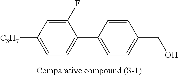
C1(F)=CC([C3H7])=CC=C1C1=CC=C(CO)C=C1
